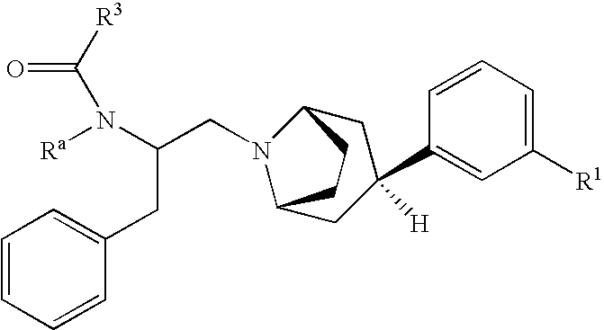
[R3]C(N([Ra])C(CN1C2CC(C3=CC([R1])=CC=C3)([H])CC1CC2)CC1=CC=CC=C1)=O
